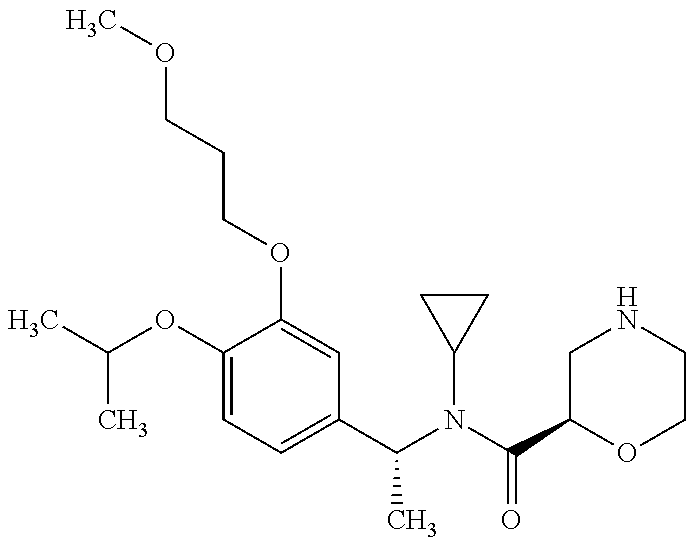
COCCCOC1=CC(C(C)N(C2CC2)C(=O)C2OCCNC2)=CC=C1OC(C)C
